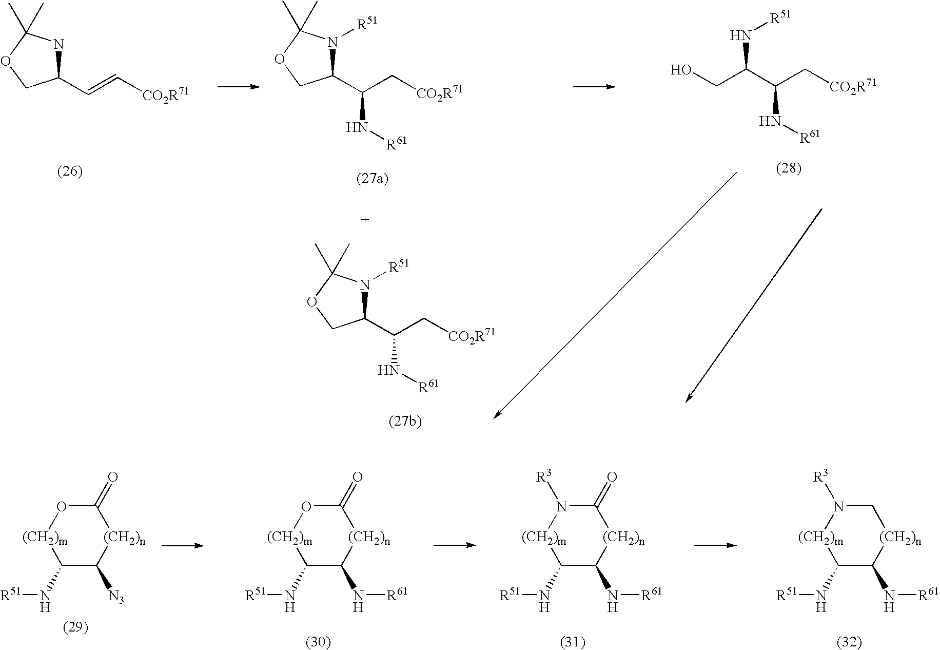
C1(C=C[CO2R71])NC(C)(C)OC1.C1(C(C[CO2R71])N[R61])N([R51])C(C)(C)OC1.OCC(C(C[CO2R71])N[R61])N[R51].C1(C(C[CO2R71])N[R61])N([R51])C(C)(C)OC1.C1(N[R51])C([N3])[(CH2)n]C(=O)O[(CH2)m]1.C1(N[R51])C(N[R61])[(CH2)n]C(=O)O[(CH2)m]1.C1(N[R51])C(N[R61])[(CH2)n]C(=O)N([R3])[(CH2)m]1.C1(N[R51])C(N[R61])[(CH2)n]CN([R3])[(CH2)m]1
